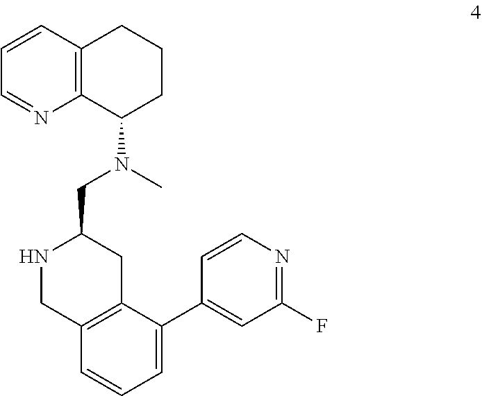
C1=CC2=C(N=C1)C(N(C)CC1NCC3=C(C1)C(C1=CC(F)=NC=C1)=CC=C3)CCC2
